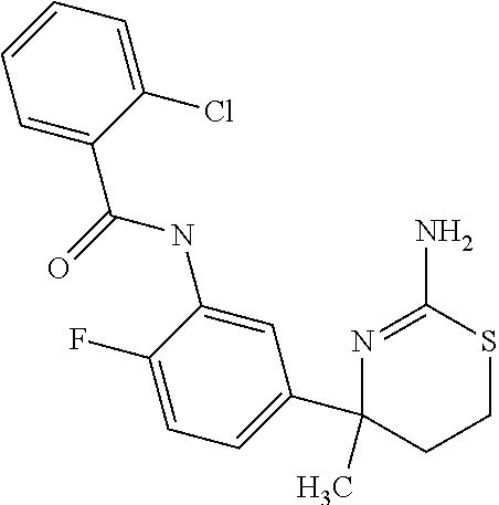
C1(C2=CC=C(F)C(NC(=O)C3=CC=CC=C3Cl)=C2)(C)CCSC(N)=N1
